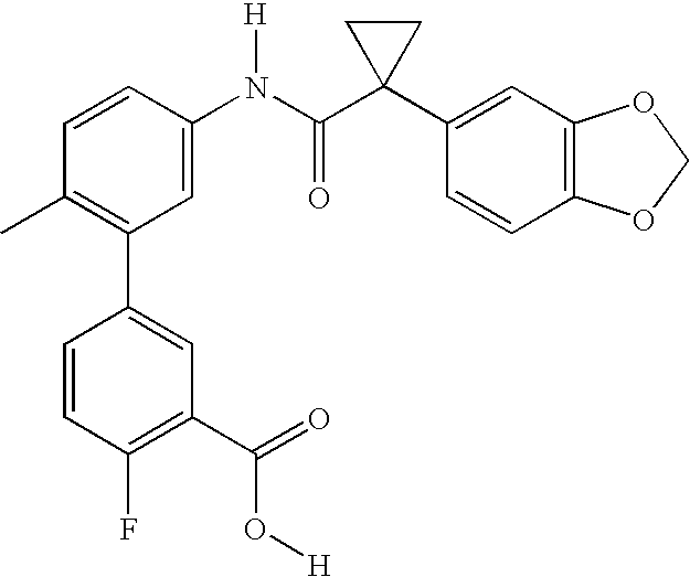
C1(C2=C(C)C=CC(N(C(C3(C4=CC5=C(C=C4)OCO5)CC3)=O)[H])=C2)=CC(C(O[H])=O)=C(F)C=C1
